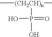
C[(CH2CH)n](C)P(=O)(O)O
